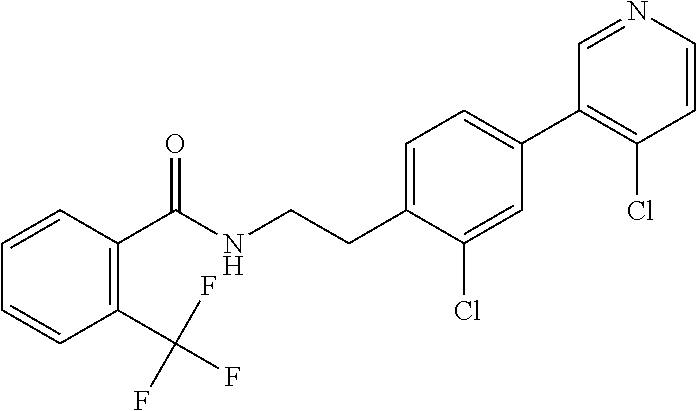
C(CNC(=O)C1=C(C(F)(F)F)C=CC=C1)C1=CC=C(C2=C(Cl)C=CN=C2)C=C1Cl
